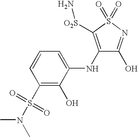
C1(S(N(C)C)(=O)=O)=C(O)C(NC2=C([O2S]N)S(=O)(=O)N=C2O)=CC=C1
